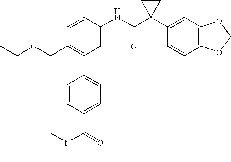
C1=CC(NC(C2(C3=CC4=C(C=C3)OCO4)CC2)=O)=CC(C2=CC=C(C(=O)N(C)C)C=C2)=C1COCC
